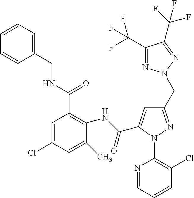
C1=CC=C(CNC(C2=C(NC(=O)C3=CC(CN4N=C(C(F)(F)F)C(C(F)(F)F)=N4)=NN3C3=C(Cl)C=CC=N3)C(C)=CC(Cl)=C2)=O)C=C1
